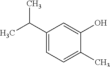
C1(C(C)C)=CC=C(C)C(O)=C1
